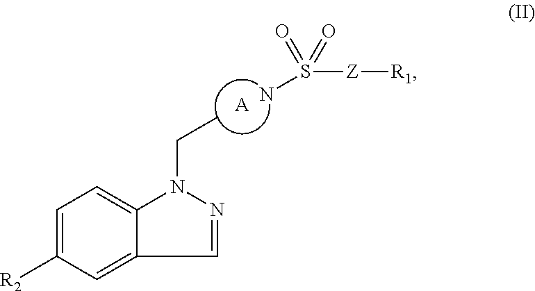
C1=C([R2])C=C2C(=C1)N(CC)N=C2.[A].S([Z][R1])(=O)(=O)N
